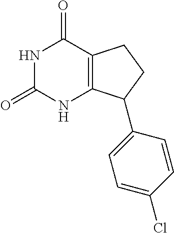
N1C(=O)NC2=C(C1=O)CCC2C1=CC=C(Cl)C=C1
